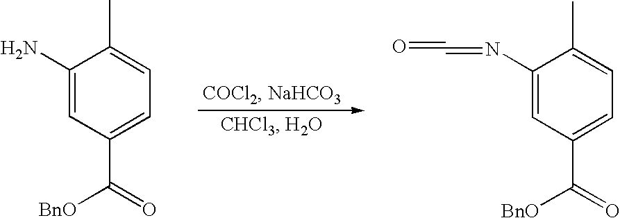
C1(C)=CC=C(C([BnO])=O)C=C1N.C1(C)=CC=C(C([BnO])=O)C=C1N=C=O
